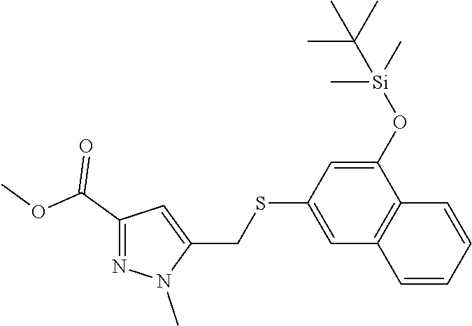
C1(SCC2=CC(C(OC)=O)=NN2C)=CC2=C(C(O[Si](C)(C)C(C)(C)C)=C1)C=CC=C2
